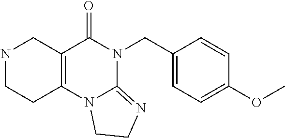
N1CCC2=C(C1)C(=O)N(CC1=CC=C(OC)C=C1)C1=NCCN21
